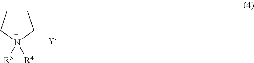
C1CCN([R3])([R4])C1.[Y]
